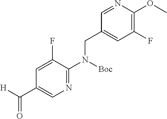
N1=C(N(CC2=CC(F)=C(OC)N=C2)[Boc])C(F)=CC(C([H])=O)=C1
